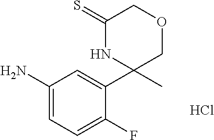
C1(N)=CC=C(F)C(C2(C)NC(=S)COC2)=C1.Cl
